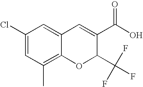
C1(Cl)=CC(C)=C2C(=C1)C=C(C(O)=O)C(C(F)(F)F)O2
